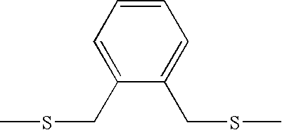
C1=C(CSC)C(CSC)=CC=C1
